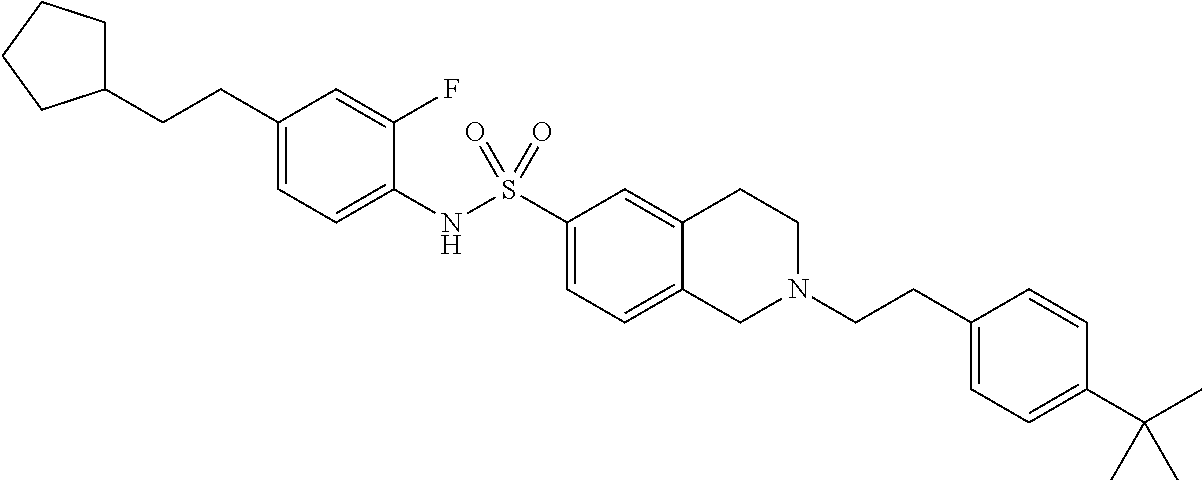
C1(CCC2CCCC2)=CC=C(NS(C2=CC=C3C(=C2)CCN(CCC2=CC=C(C(C)(C)C)C=C2)C3)(=O)=O)C(F)=C1
